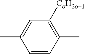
C1(C)=CC([CoH2o+1])=C(C)C=C1
